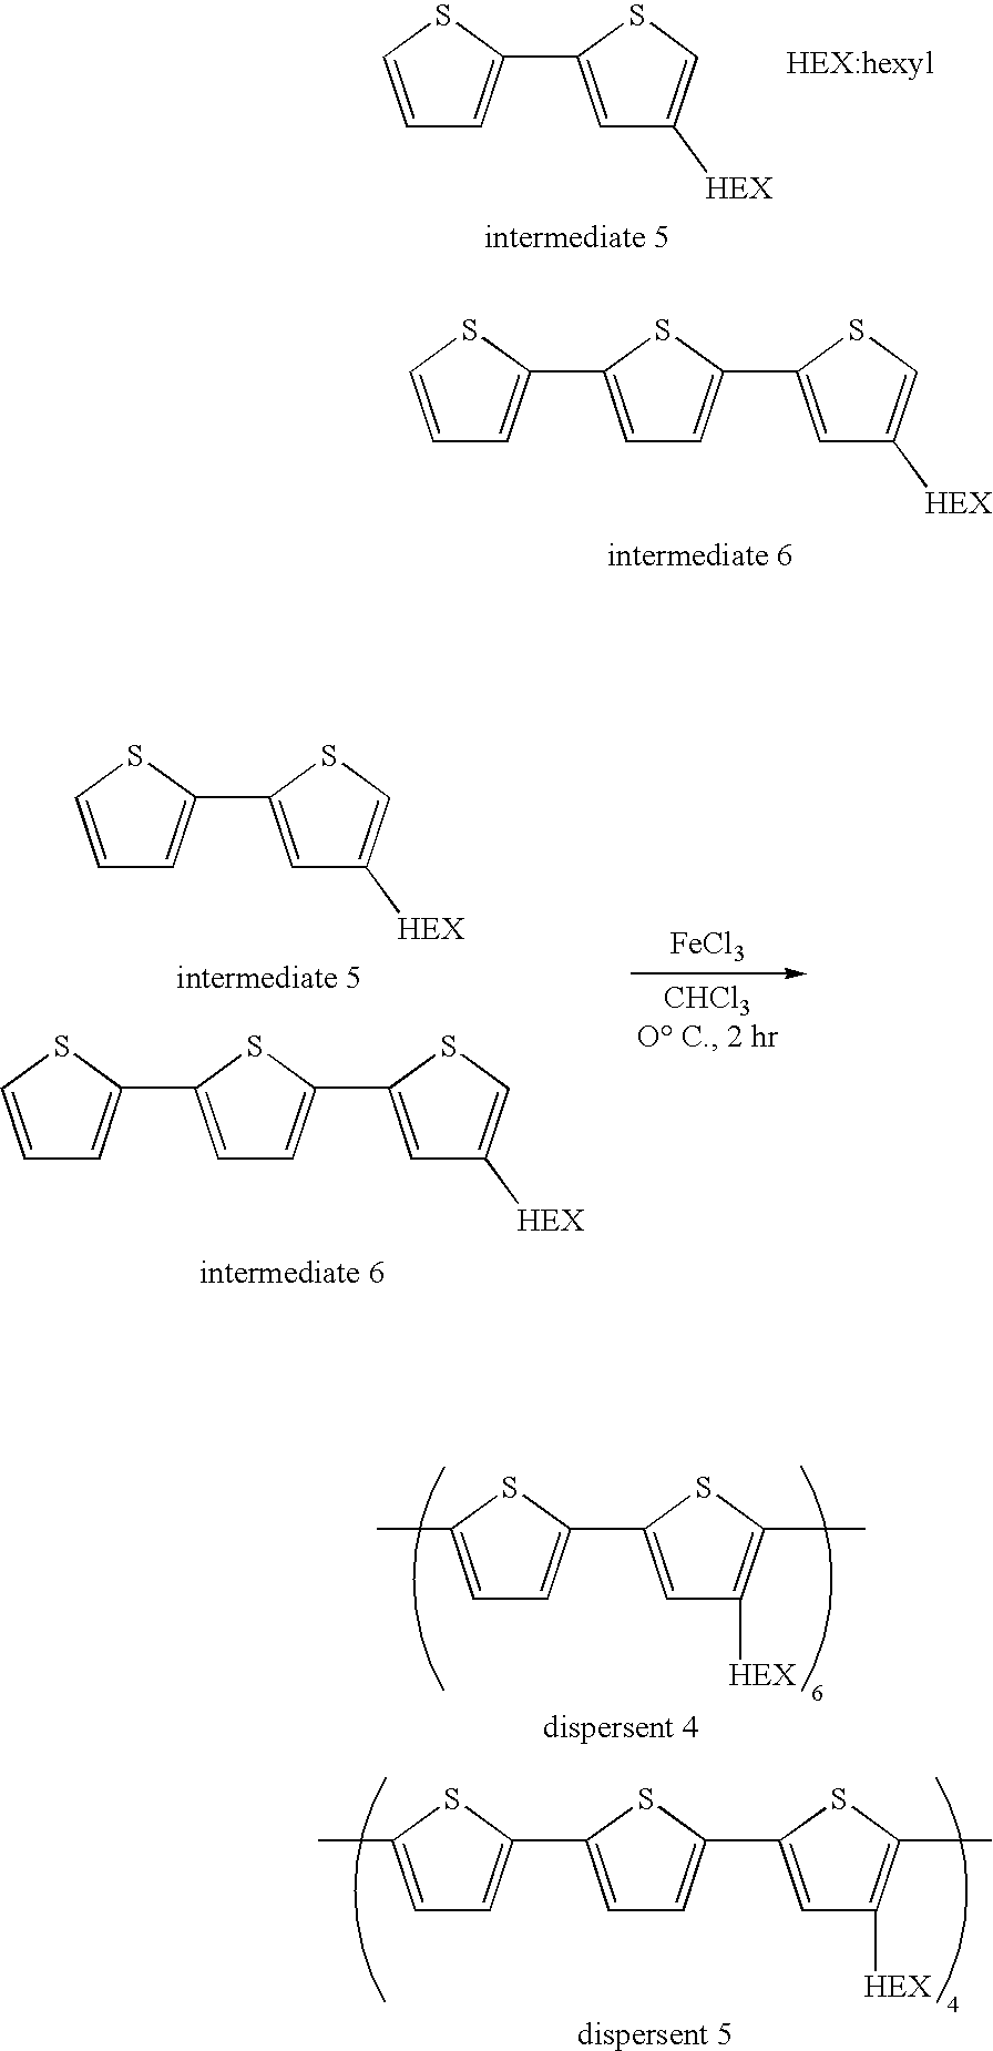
C1=CSC(C2=CC([HEX])=CS2)=C1.C1=C(C2=CC=CS2)SC(C2=CC([HEX])=CS2)=C1.[FeCl3].C1=CSC(C2=CC([HEX])=CS2)=C1.C1=C(C2=CC=CS2)SC(C2=CC([HEX])=CS2)=C1.C1=C(C2=CC=C(C)S2)SC(C2=CC([HEX])=C(C)S2)=C1.C1=C(C)SC(C2=CC([HEX])=C(C)S2)=C1
